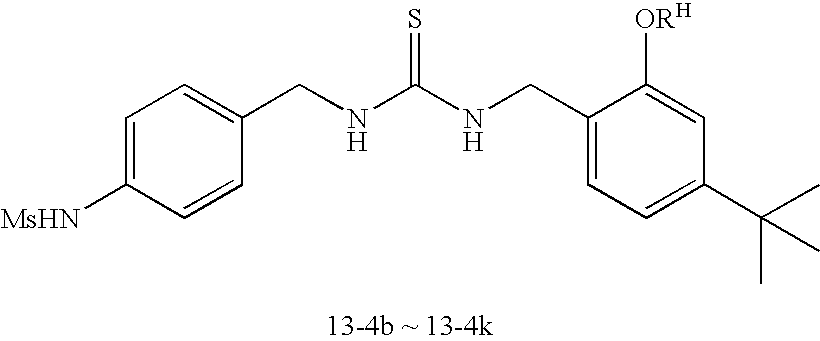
C1=C([MsHN])C=CC(CNC(NCC2=CC=C(C(C)(C)C)C=C2[ORH])=S)=C1
